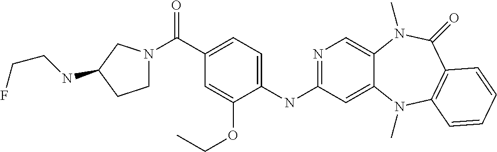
C(C1=CC=C(NC2=NC=C3C(=C2)N(C)C2=C(C(=O)N3C)C=CC=C2)C(OCC)=C1)(=O)N1CCC(NCCF)C1
